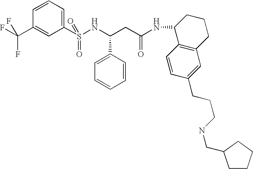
C12=C(CCCC1NC(CC(NS(C1=CC=CC(C(F)(F)F)=C1)(=O)=O)C1=CC=CC=C1)=O)C=C(CCCNCC1CCCC1)C=C2
